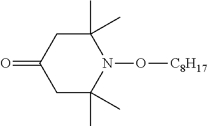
C1C(C)(C)N(O[C8H17])C(C)(C)CC1=O
